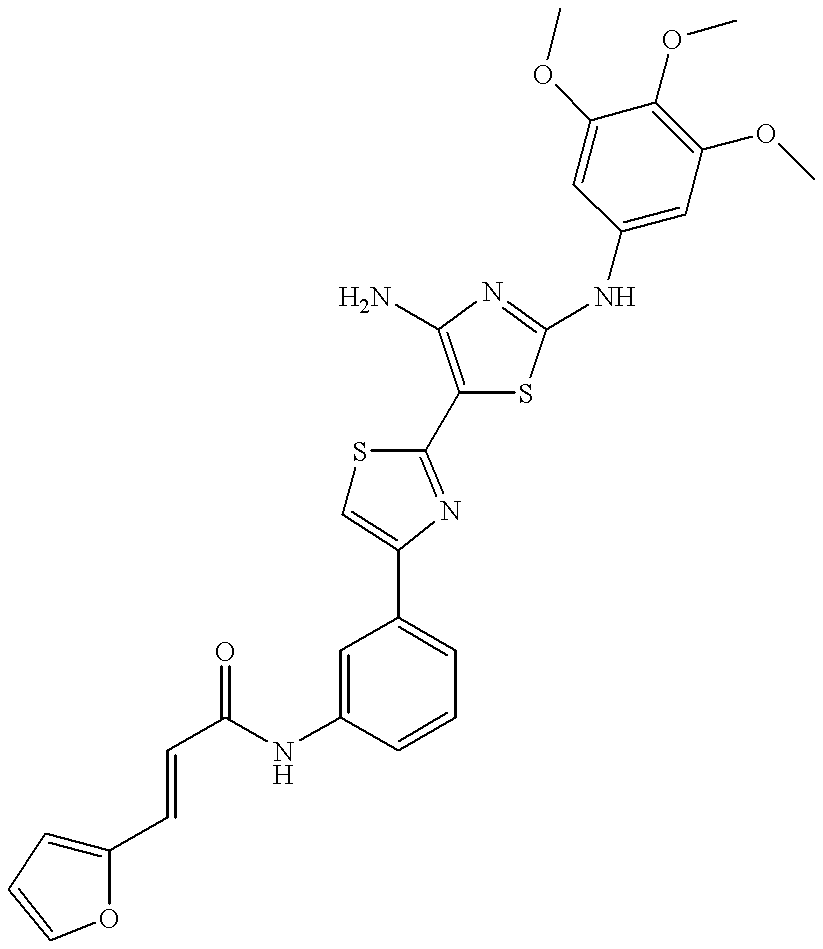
C(NC1=CC(C2=CSC(C3=C(N)N=C(NC4=CC(OC)=C(OC)C(OC)=C4)S3)=N2)=CC=C1)(=O)C=CC1=CC=CO1
